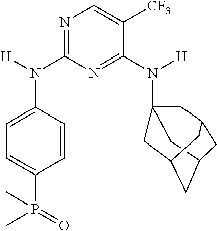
C1=CC(N([H])C2=NC=C([CF3])C(N([H])C34CC5CC(CC(C3)C5)C4)=N2)=CC=C1P(=O)(C)C
